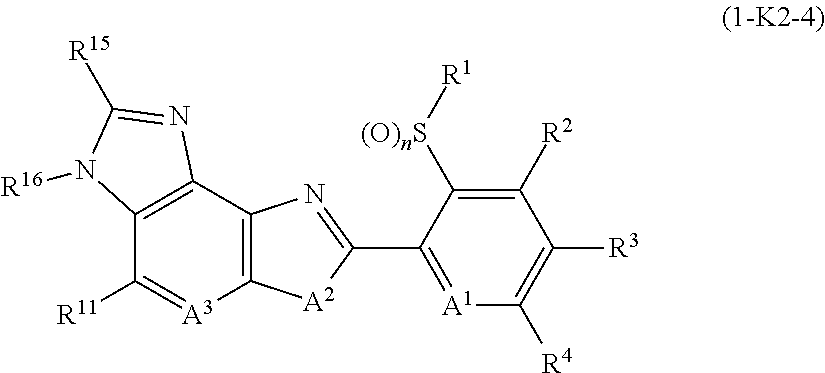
C12=C(C3=C(C([R11])=[A3]1)N([R16])C([R15])=N3)N=C(C1=[A1]C([R4])=C([R3])C([R2])=C1[(O)nS][R1])[A2]2
